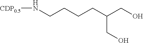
[CDP0.5]NCCCCC(CO)CO
